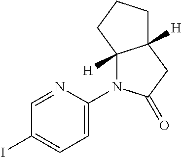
C1=NC(N2C3([H])C([H])(CC2=O)CCC3)=CC=C1I
